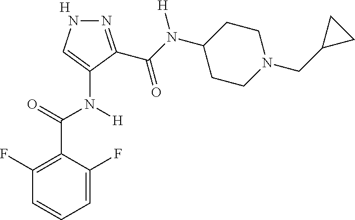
[H].C1=C(F)C(C(=O)N(C2=CNN=C2C(N(C2CCN(CC3CC3)CC2)[H])=O)[H])=C(F)C=C1
